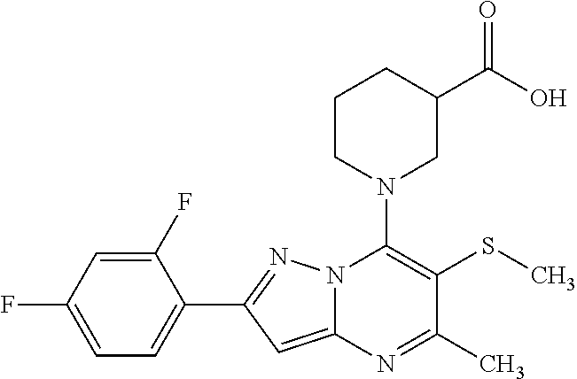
C1(F)=CC(F)=CC=C1C1=NN2C(=C1)N=C(C)C(SC)=C2N1CC(C(O)=O)CCC1
